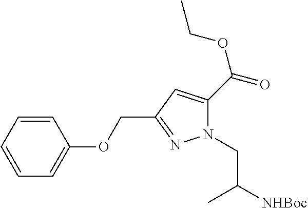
C1=CC=CC=C1OCC1=NN(CC(C)[NHBoc])C(C(OCC)=O)=C1
